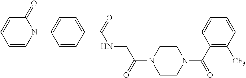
C1=C(N2C=CC=CC2=O)C=CC(C(=O)NCC(N2CCN(C(C3=C([CF3])C=CC=C3)=O)CC2)=O)=C1
